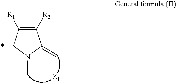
C1([R2])=C([R1])CN(C)C1=C.*
